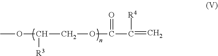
COC([R3])COC(=O)C(=C)[R4]
